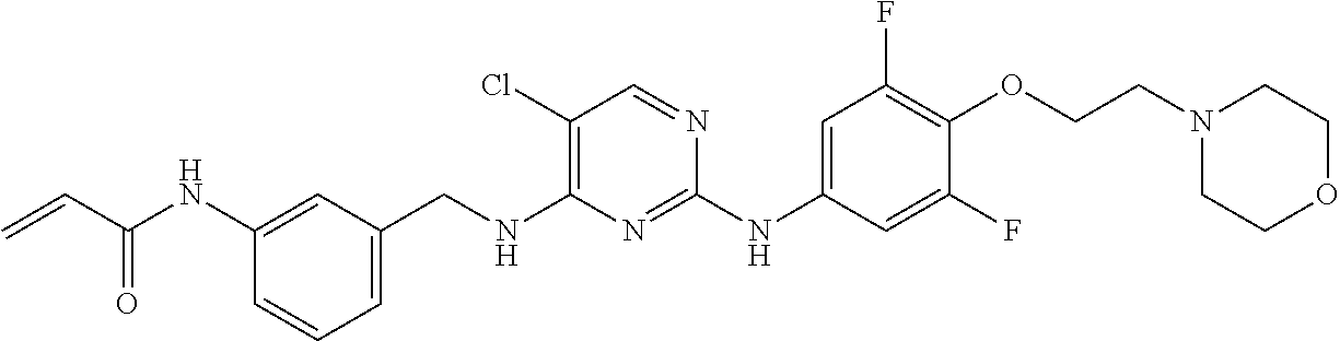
C1=C(CNC2=C(Cl)C=NC(NC3=CC(F)=C(OCCN4CCOCC4)C(F)=C3)=N2)C=C(NC(C=C)=O)C=C1
